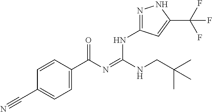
C1=CC(C(N=C(NCC(C)(C)C)NC2=NNC(C(F)(F)F)=C2)=O)=CC=C1C#N
